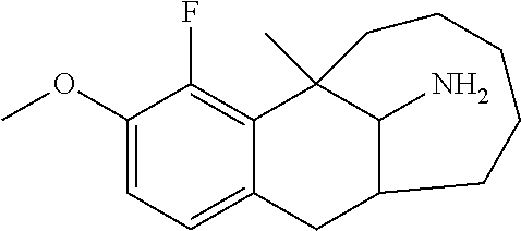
C1(OC)=CC=C2C(=C1F)C1(C)C(N)C(C2)CCCCC1
